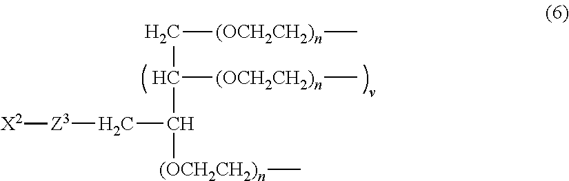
C([(OCH2CH2)n]C)C([(OCH2CH2)n]C)C([(OCH2CH2)n]C)C[Z3][X2]
